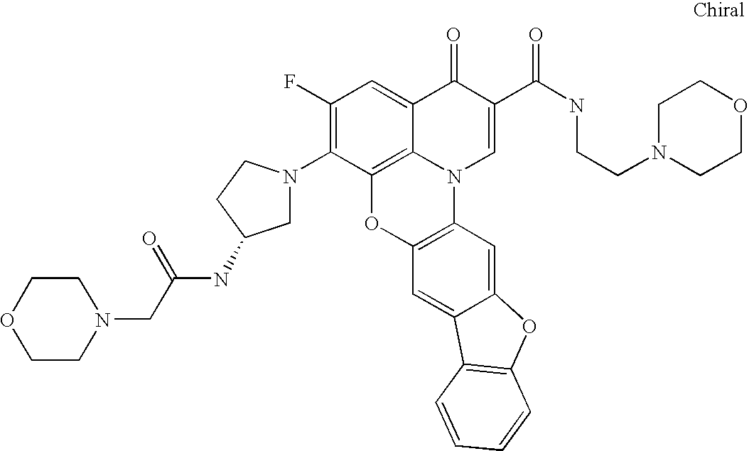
C1(F)=C(N2CC(NC(CN3CCOCC3)=O)CC2)C2=C3C(=C1)C(=O)C(C(NCCN1CCOCC1)=O)=CN3C1=C(O2)C=C2C(=C1)OC1=C2C=CC=C1
